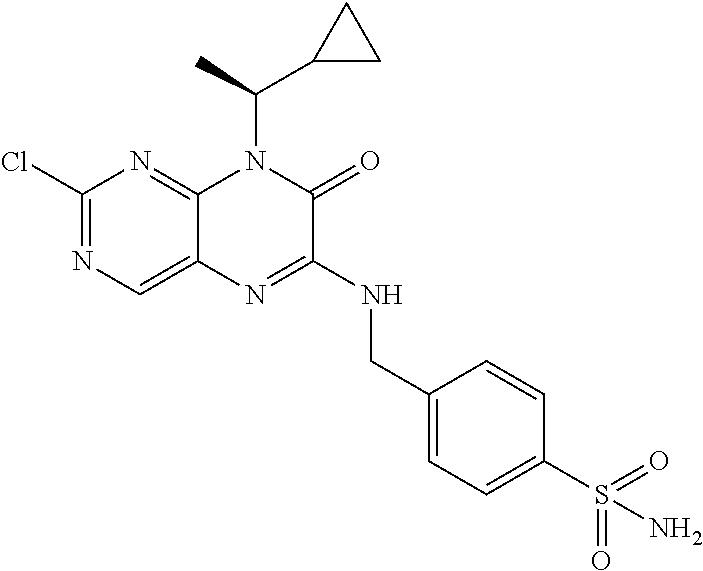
C1(Cl)=NC=C2C(=N1)N(C(C)C1CC1)C(=O)C(NCC1=CC=C(S(N)(=O)=O)C=C1)=N2
